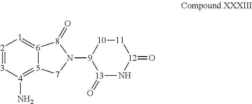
[5]12=[4](N)[3]=[2][1]=[6]1[8](=O)N([9]1[13](=O)N[12](=O)[11][10]1)[7]2
